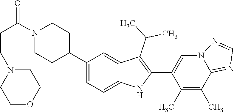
C1(C2CCN(C(CCN3CCOCC3)=O)CC2)=CC=C2C(=C1)C(C(C)C)=C(C1=CN3C(=NC=N3)C(C)=C1C)N2
